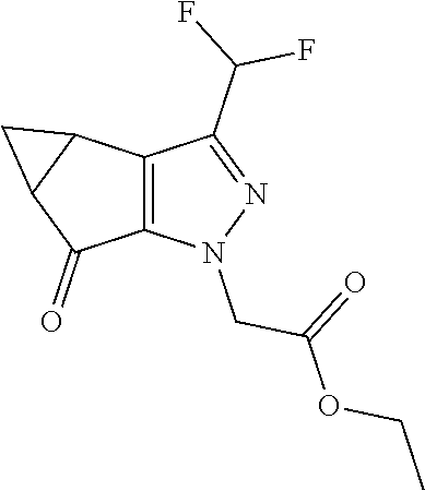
C12=C(C3C(C1=O)C3)C(C(F)F)=NN2CC(=O)OCC
